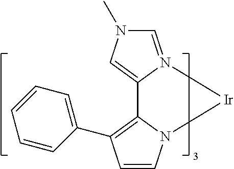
N1(C)C=N2C(=C1)C1=C(C3=CC=CC=C3)C=CN1[Ir]2
